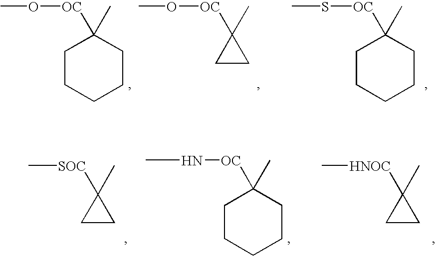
CO[OC]C1(C)CCCCC1.CO[OC]C1(C)CC1.CS[OC]C1(C)CCCCC1.C1(C)([SOC]C)CC1.CN[OC]C1(C)CCCCC1.C1(C)([HNOC]C)CC1
